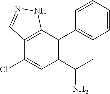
C1=CC=CC(C2=C(C(C)N)C=C(Cl)C3=C2NN=C3)=C1
